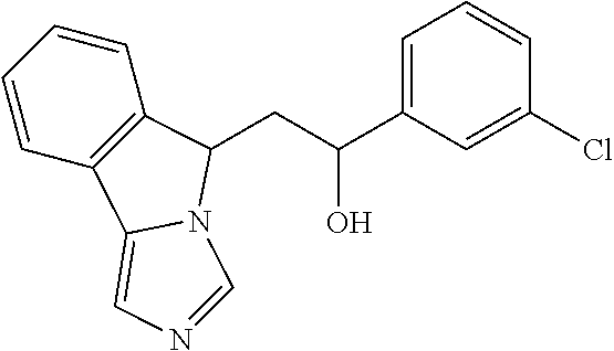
C1=CC2=C(C=C1)C(CC(C1=CC=CC(Cl)=C1)O)N1C2=CN=C1
